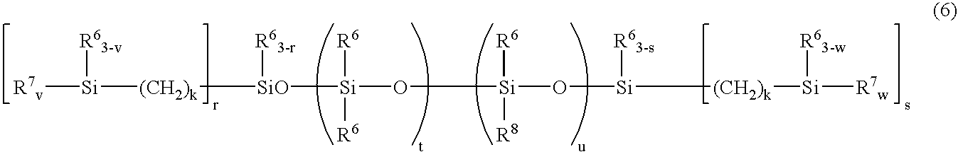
[SiO]([Si]([R6])([R6])O[Si]([R6])(O[Si]([R63-s])[(CH2)k][Si]([R63-w])[R7w])[R8])([R63-r])[(CH2)k][Si]([R63-v])[R7v]
